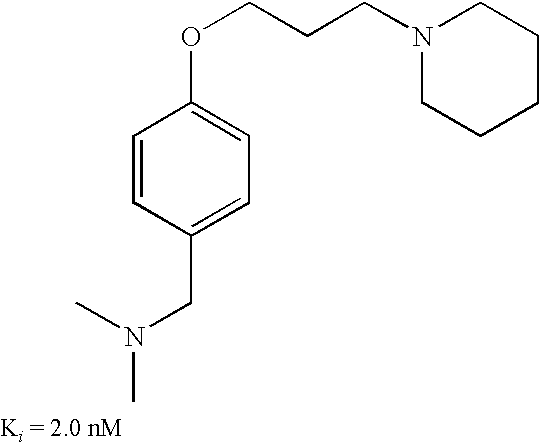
N1(CCCOC2=CC=C(CN(C)C)C=C2)CCCCC1
